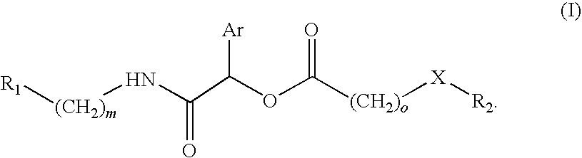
[R1][(CH2)m]NC(=O)C(OC([(CH2)o][X][R2])=O)[Ar]
